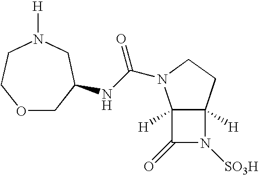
C12([H])C([H])(CCN1C(NC1COCCN([H])C1)=O)N([SO3H])C2=O
